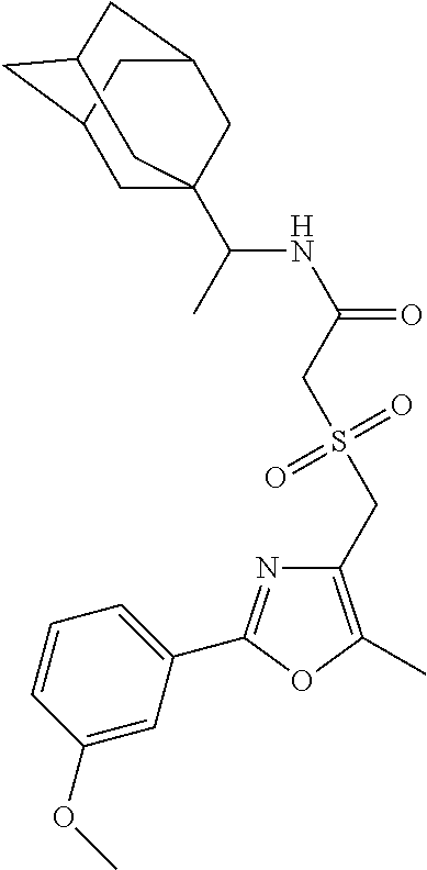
C1=CC(OC)=CC(C2=NC(CS(CC(NC(C)C34CC5CC(CC(C3)C5)C4)=O)(=O)=O)=C(C)O2)=C1
